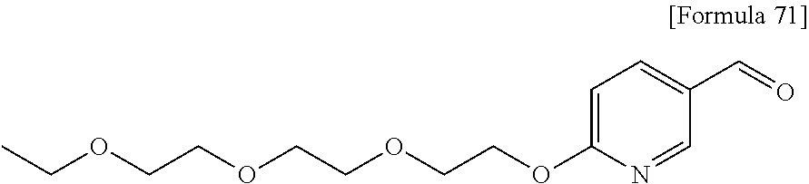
C1=C(OCCOCCOCCOCC)N=CC(C=O)=C1
